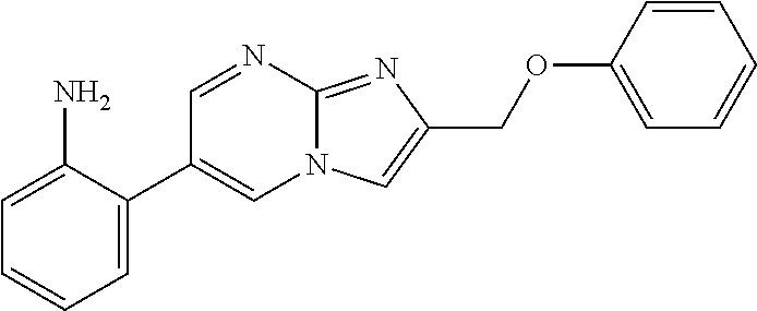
C1=C(N)C(C2=CN3C(=NC(COC4=CC=CC=C4)=C3)N=C2)=CC=C1
